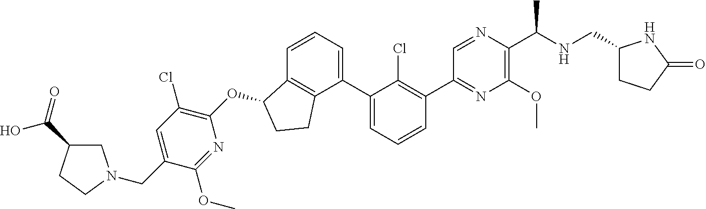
O(C1C2=C(C(C3=CC=CC(C4=NC(OC)=C(C(NCC5CCC(=O)N5)C)N=C4)=C3Cl)=CC=C2)CC1)C1=C(Cl)C=C(CN2CC(C(O)=O)CC2)C(OC)=N1
